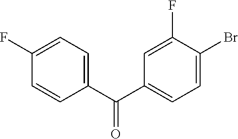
C1=C(C(C2=CC=C(Br)C(F)=C2)=O)C=CC(F)=C1
